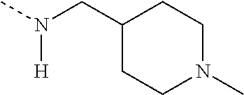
C1(CN([H])C)CCN(C)CC1
